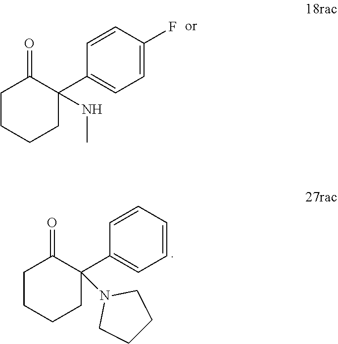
C1CCCC(C2=CC=CC=C2)(N2CCCC2)C1=O.C1CCCC(C2=CC=C(F)C=C2)(NC)C1=O
